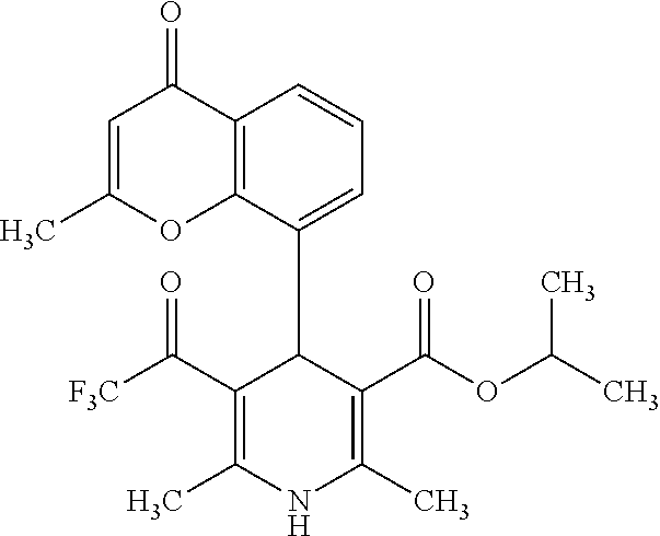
C1=C(C)OC2=C(C1=O)C=CC=C2C1C(C([CF3])=O)=C(C)NC(C)=C1C(OC(C)C)=O
